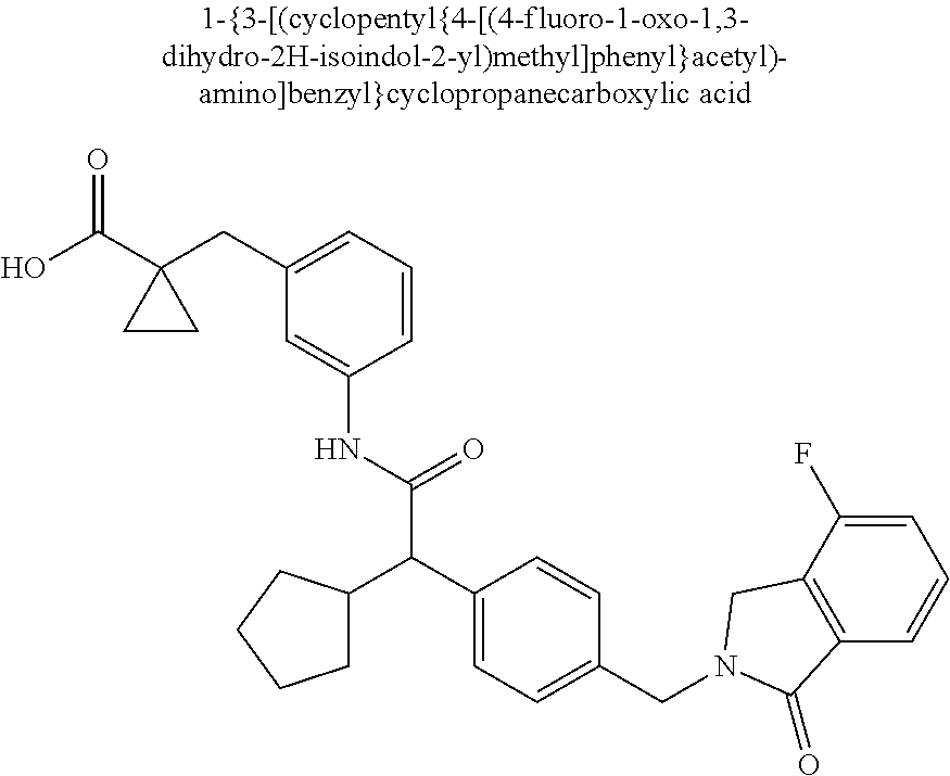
OC(C1(CC2=CC=CC(NC(=O)C(C3CCCC3)C3=CC=C(CN4CC5=C(C=CC=C5F)C4=O)C=C3)=C2)CC1)=O
